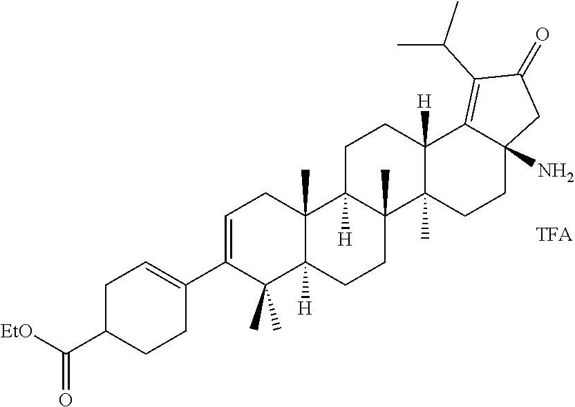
C1=C(C2=CCC(C([EtO])=O)CC2)C(C)(C)C2([H])C(C)(C1)C1([H])C(C)(CC2)C2(C)C([H])(CC1)C1=C(C(C)C)C(=O)CC1(N)CC2
